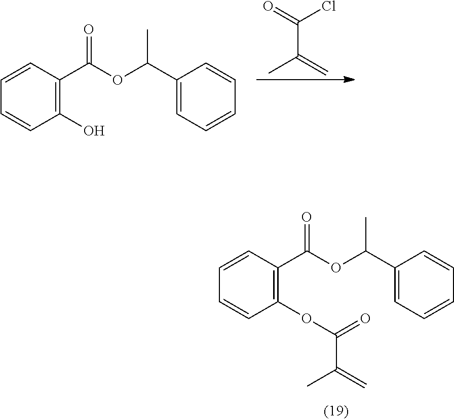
C1=CC=CC(OC(C(=C)C)=O)=C1C(=O)OC(C1=CC=CC=C1)C.C(C(C)=C)(Cl)=O.C1=CC=CC(O)=C1C(=O)OC(C1=CC=CC=C1)C
